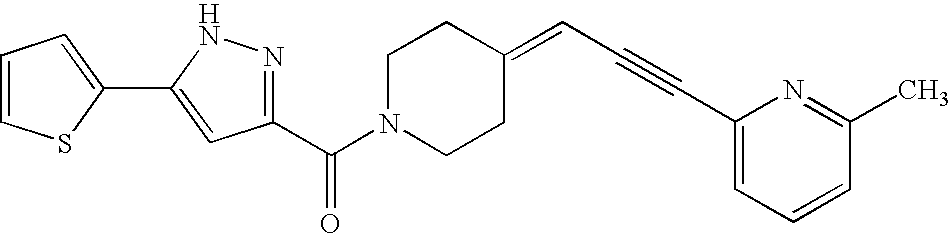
C1(C(N2CCC(=CC#CC3=CC=CC(C)=N3)CC2)=O)=NNC(C2=CC=CS2)=C1
